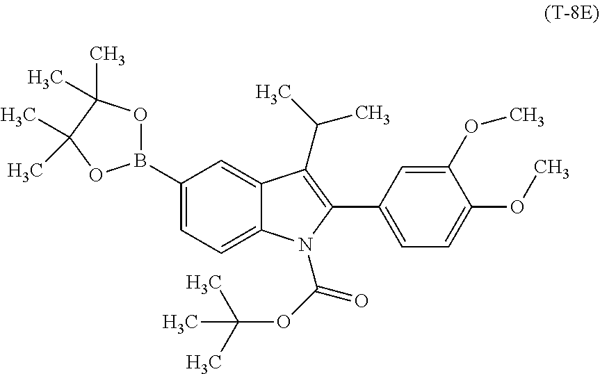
C1(B2OC(C)(C)C(C)(C)O2)=CC=C2C(=C1)C(C(C)C)=C(C1=CC=C(OC)C(OC)=C1)N2C(OC(C)(C)C)=O
